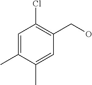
C1=C(C)C(C)=CC(CO)=C1Cl
